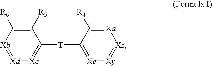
C1([R5])=C([R6])[Xb]=[Xd][Xc]=C1[T]C1=[Xe][Xy]=[Xz][Xa]=C1[R4]
